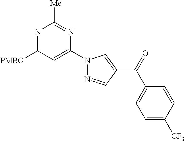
N1=C([PMBO])C=C(N2N=CC(C(=O)C3=CC=C([CF3])C=C3)=C2)N=C1[Me]
